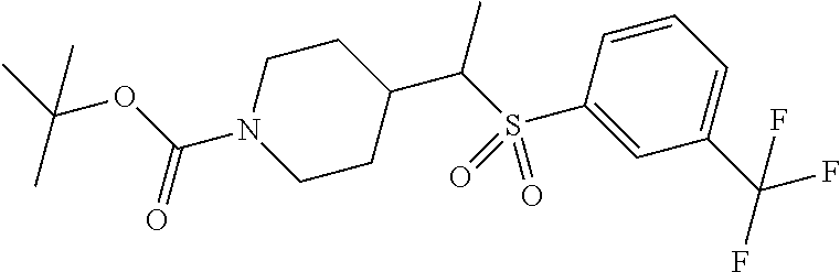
C1=CC(S(C(C2CCN(C(OC(C)(C)C)=O)CC2)C)(=O)=O)=CC(C(F)(F)F)=C1
